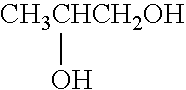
[CH3CHCH2OH]O
